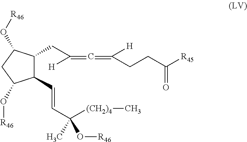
C1(C=CC([(CH2)4]C)(C)O[R46])C(CC(=C=C(CCC([R45])=O)[H])[H])C(O[R46])CC1O[R46]
